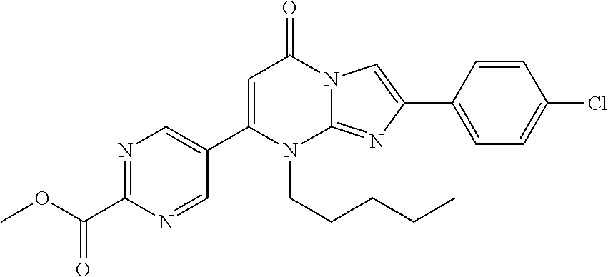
N1=C(C(OC)=O)N=CC(C2=CC(=O)N3C(=NC(C4=CC=C(Cl)C=C4)=C3)N2CCCCC)=C1
